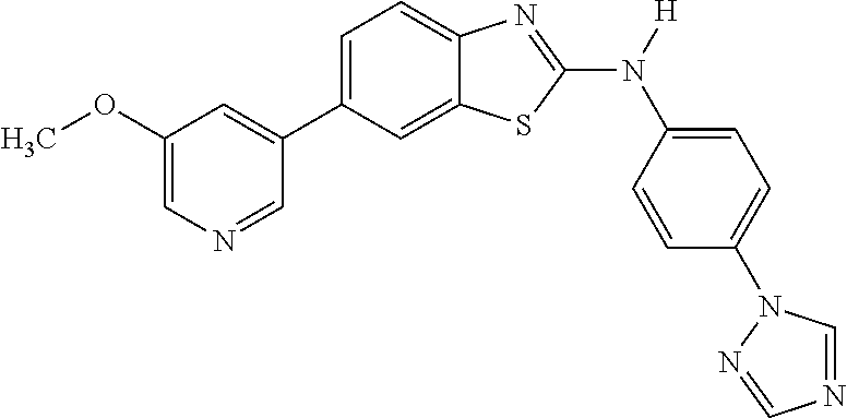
C1(OC)=CN=CC(C2=CC=C3C(=C2)SC(N([H])C2=CC=C(N4C=NC=N4)C=C2)=N3)=C1
